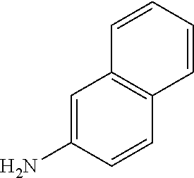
C1=C(N)C=CC2=C1C=CC=C2
